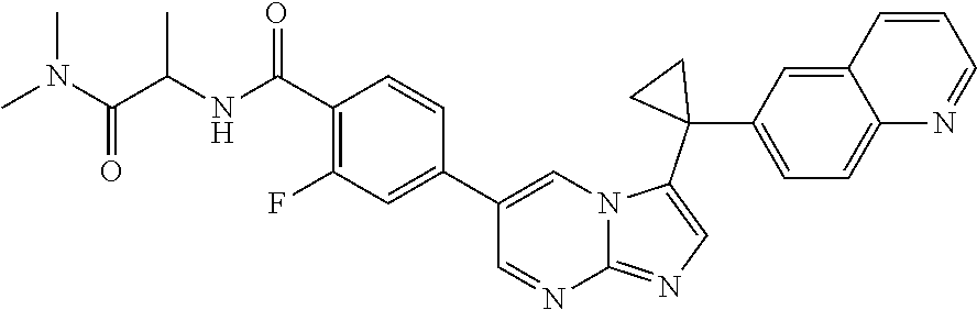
N(C(C1=C(F)C=C(C2=CN3C(=NC=C3C3(C4=CC=C5C(=C4)C=CC=N5)CC3)N=C2)C=C1)=O)C(C(N(C)C)=O)C
